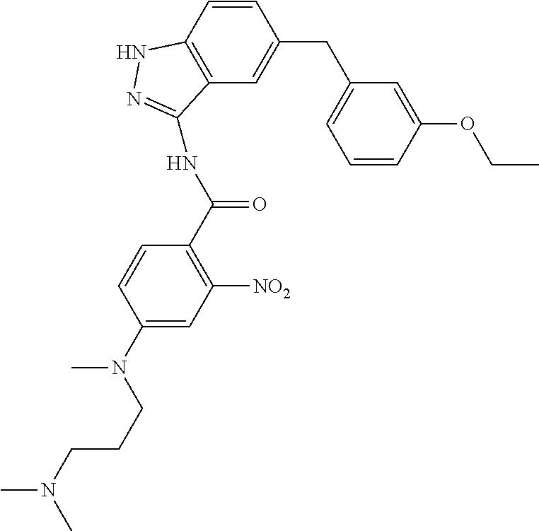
C1=CC2=C(C=C1CC1=CC=CC(OCC)=C1)C(NC(C1=C([NO2])C=C(N(C)CCCN(C)C)C=C1)=O)=NN2
